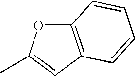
C12=C(C=C(C)O1)C=CC=C2
